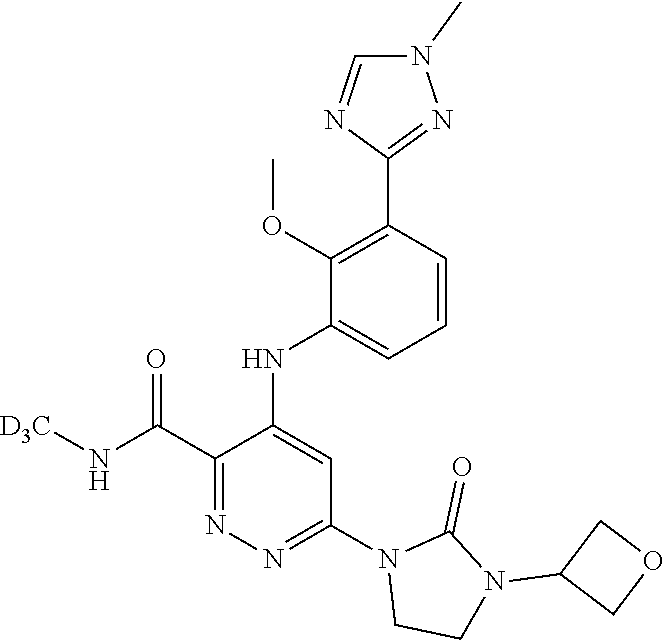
C1=CC(C2=NN(C)C=N2)=C(OC)C(NC2=CC(N3CCN(C4COC4)C3=O)=NN=C2C(N[D3C])=O)=C1
